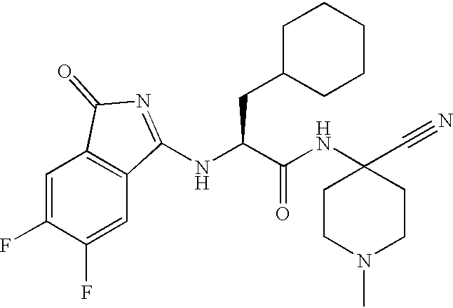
C1=C(F)C(F)=CC2=C1C(=O)N=C2NC(C(NC1(C#N)CCN(C)CC1)=O)CC1CCCCC1
